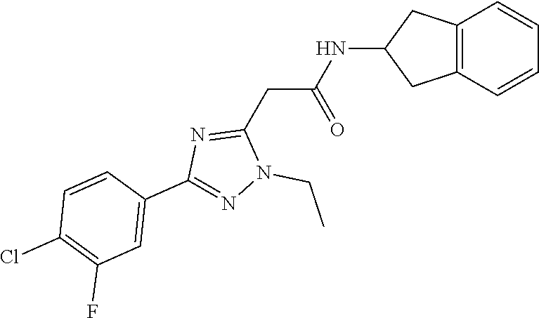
N1=C(C2=CC(F)=C(Cl)C=C2)N=C(CC(NC2CC3=C(C=CC=C3)C2)=O)N1CC
